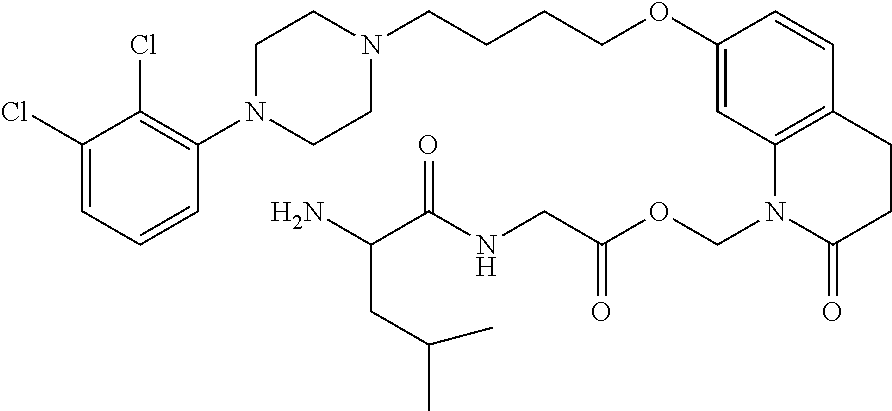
C1(Cl)=CC=CC(N2CCN(CCCCOC3=CC4=C(C=C3)CCC(=O)N4COC(CNC(C(N)CC(C)C)=O)=O)CC2)=C1Cl
